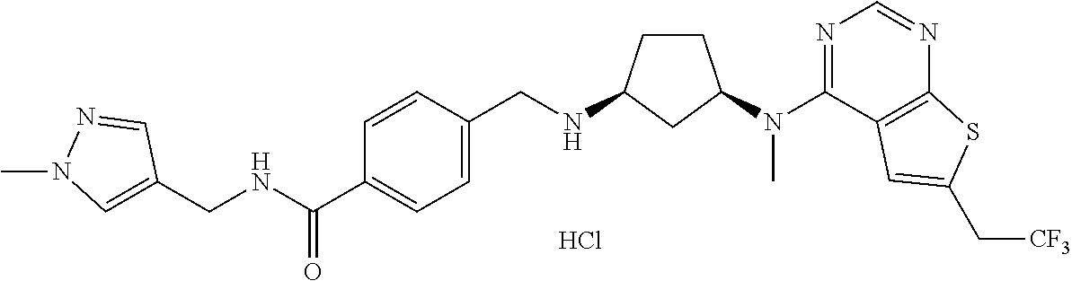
C1=CC(C(=O)NCC2=CN(C)N=C2)=CC=C1CNC1CCC(N(C2=NC=NC3=C2C=C(C[CF3])S3)C)C1.Cl
